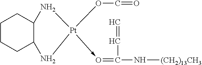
C1CCC2C(C1)N[Pt](OC=O)(->O=C(C=C)N[(CH2)13CH3])N2
